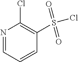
N1=CC=CC(S(=O)(=O)Cl)=C1Cl
